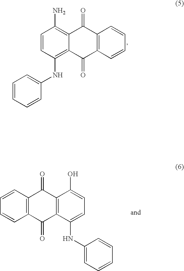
C1=CC(NC2=CC=CC=C2)=C2C(=C1N)C(=O)C1=C(C2=O)C=CC=C1.C1=CC2=C(C=C1)C(=O)C1=C(C2=O)C(O)=CC=C1NC1=CC=CC=C1
